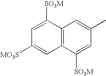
C1=C([SO3M])C2=C(C=C1[MO3S])C([SO3M])=CC(C)=C2
